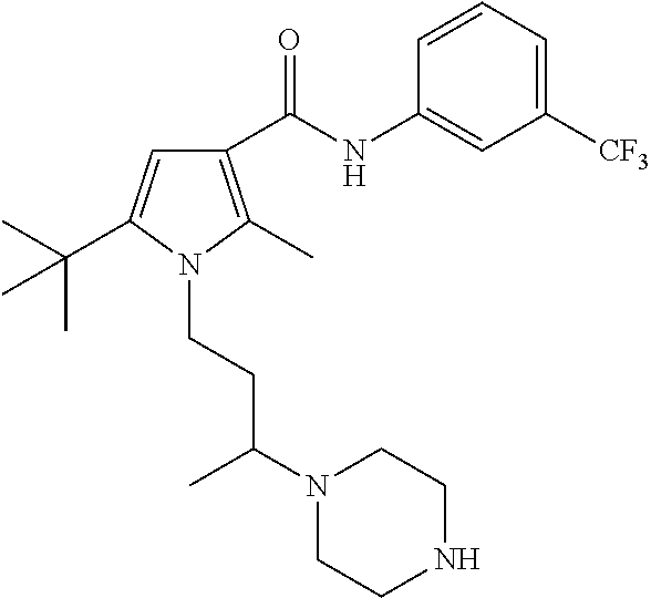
C1(NC(C2=C(C)N(CCC(N3CCNCC3)C)C(C(C)(C)C)=C2)=O)=CC([CF3])=CC=C1
